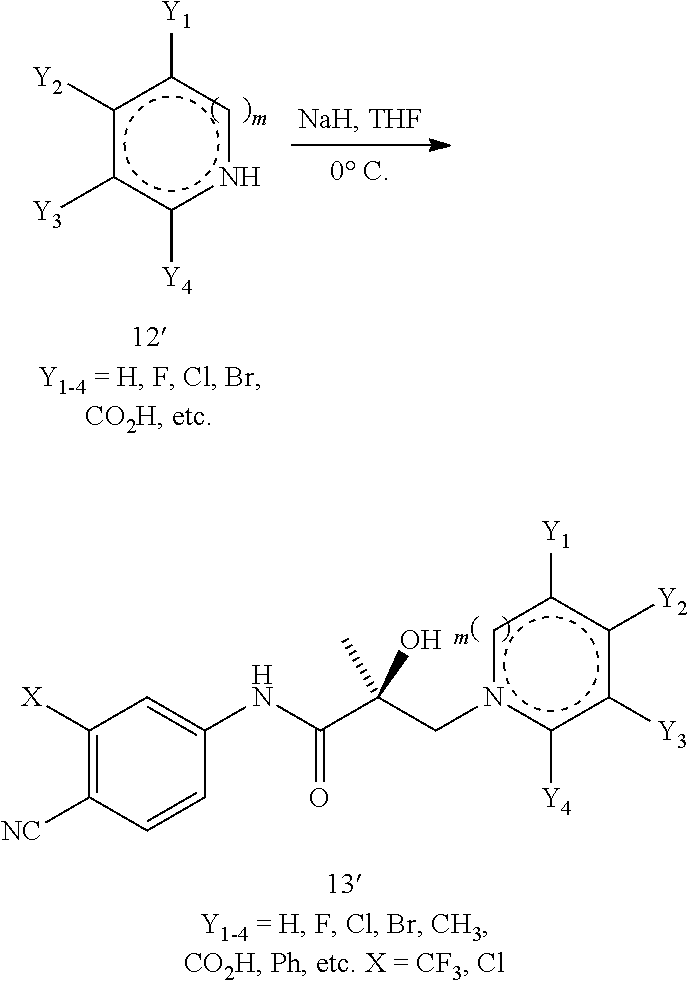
c1([Y2])c([Y3])c([Y4])ncc1[Y1].C1([X])=C([NC])C=CC(NC(C(Cn2cc([Y1])c([Y2])c([Y3])c2[Y4])(O)C)=O)=C1
